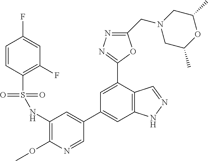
C1=NC(OC)=C(NS(C2=C(F)C=C(F)C=C2)(=O)=O)C=C1C1=CC2=C(C(C3=NN=C(CN4CC(C)OC(C)C4)O3)=C1)C=NN2
